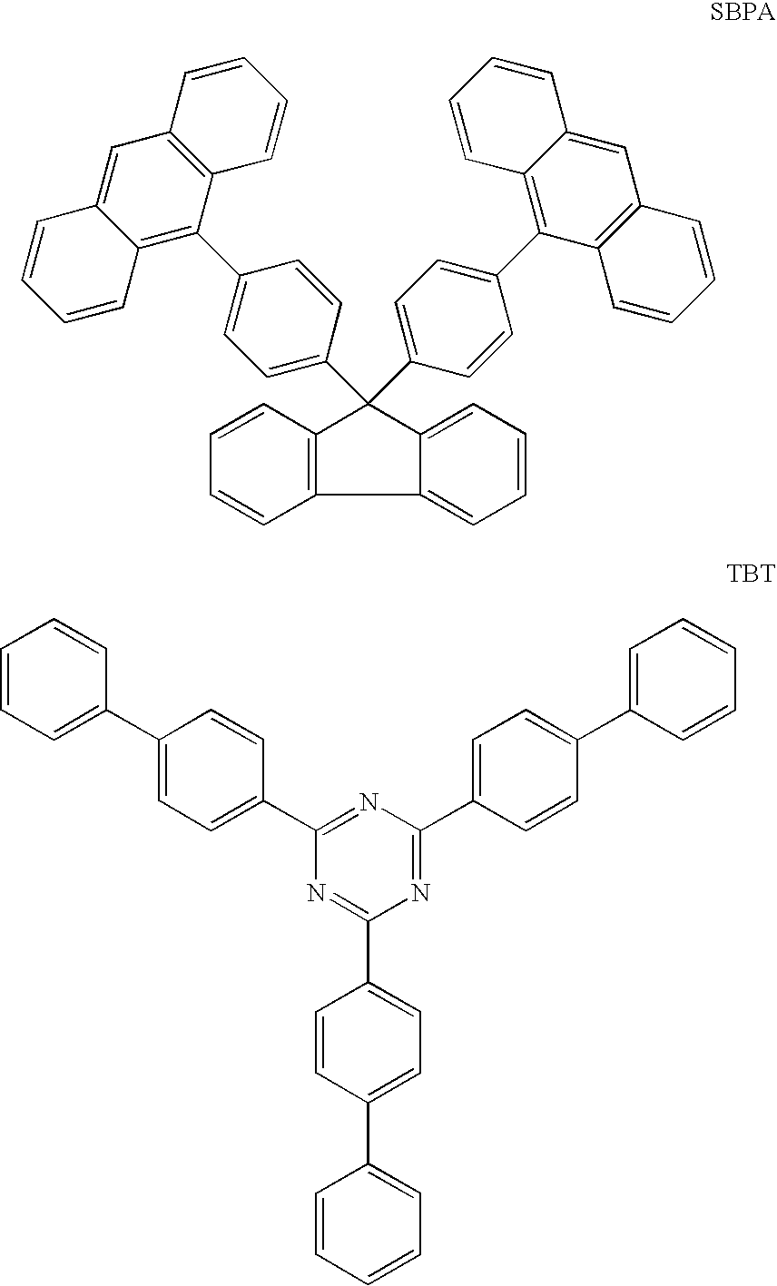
C12=C(C=CC=C1)C(C1=CC=C(C3=C4C(=CC5=C3C=CC=C5)C=CC=C4)C=C1)(C1=CC=C(C3=C4C(=CC5=C3C=CC=C5)C=CC=C4)C=C1)C1=CC=CC=C21.C1=CC=C(C2=CC=C(C3=NC(C4=CC=C(C5=CC=CC=C5)C=C4)=NC(C4=CC=C(C5=CC=CC=C5)C=C4)=N3)C=C2)C=C1
